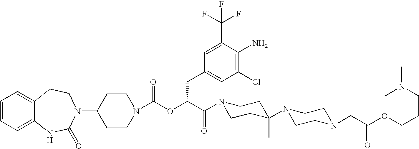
C1(N2C(=O)NC3=CC=CC=C3CC2)CCN(C(OC(C(N2CCC(N3CCN(CC(OCCCN(C)C)=O)CC3)(C)CC2)=O)CC2=CC(Cl)=C(N)C(C(F)(F)F)=C2)=O)CC1
